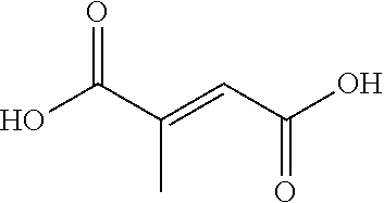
OC(C(C)=CC(=O)O)=O
